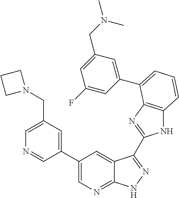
C1(C2=CN=C3C(=C2)C(C2=NC4=C(N2)C=CC=C4C2=CC(CN(C)C)=CC(F)=C2)=NN3)=CC(CN2CCC2)=CN=C1
